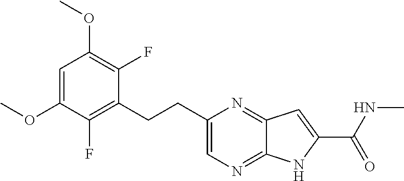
C1=C(OC)C(F)=C(CCC2=CN=C3C(=N2)C=C(C(NC)=O)N3)C(F)=C1OC
